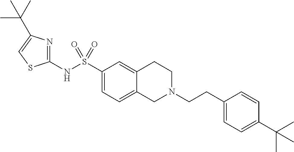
C1(NS(C2=CC=C3C(=C2)CCN(CCC2=CC=C(C(C)(C)C)C=C2)C3)(=O)=O)=NC(C(C)(C)C)=CS1
